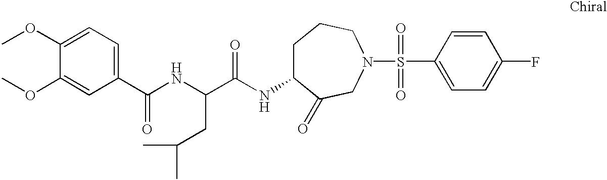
C1(OC)=CC=C(C(NC(C(NC2CCCN(S(C3=CC=C(F)C=C3)(=O)=O)CC2=O)=O)CC(C)C)=O)C=C1OC
